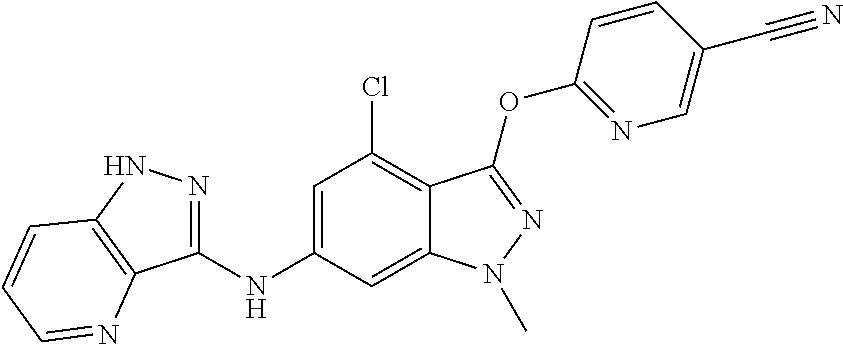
C1(NC2=CC(Cl)=C3C(=C2)N(C)N=C3OC2=NC=C(C#N)C=C2)=NNC2=C1N=CC=C2
